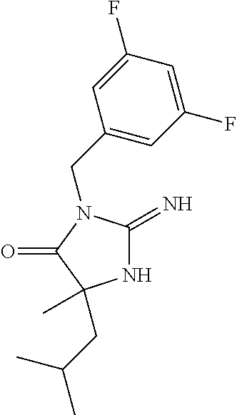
N1C(=N)N(CC2=CC(F)=CC(F)=C2)C(=O)C1(C)CC(C)C
